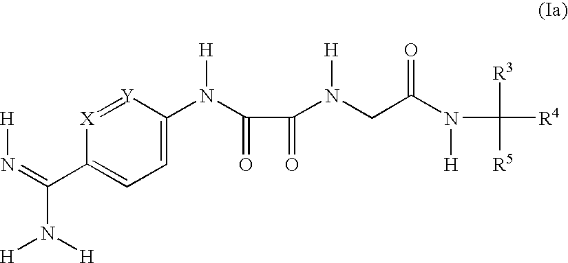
[X]1=[Y]C(N(C(=O)C(=O)N(CC(=O)N([H])C([R3])([R4])[R5])[H])[H])=CC=C1C(=N[H])N([H])[H]
